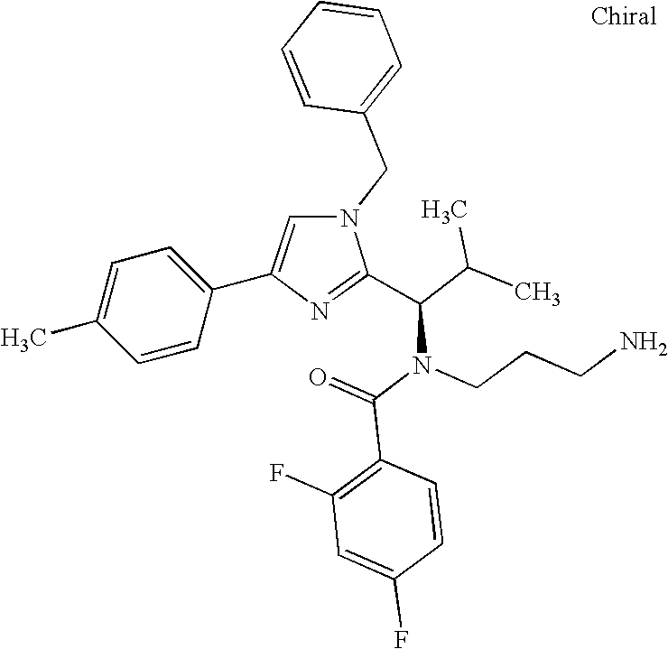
N1(CC2=CC=CC=C2)C=C(C2=CC=C(C)C=C2)N=C1C(C(C)C)N(C(=O)C1=C(F)C=C(F)C=C1)CCCN
